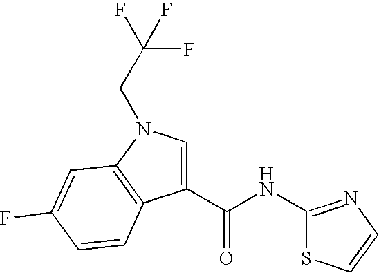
C1(C(NC2=NC=CS2)=O)=CN(CC(F)(F)F)C2=C1C=CC(F)=C2
